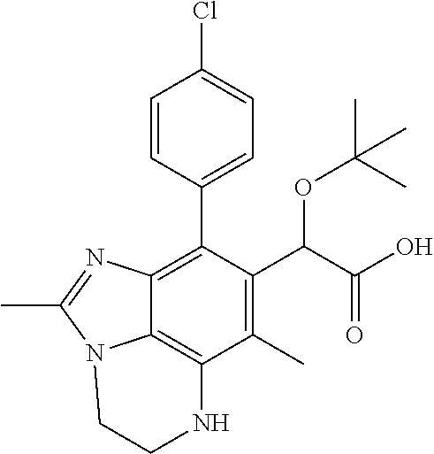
C1=CC(C2=C3C4=C(C(C)=C2C(C(=O)O)OC(C)(C)C)NCCN4C(C)=N3)=CC=C1Cl
